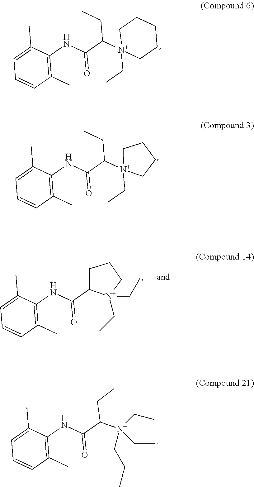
C1=CC(C)=C(NC(C([N+]2(CC)CCCCC2)CC)=O)C(C)=C1.C1=CC(C)=C(NC(C([N+]2(CC)CCCC2)CC)=O)C(C)=C1.C1=CC(C)=C(NC(C2[N+](CC)(CC)CCC2)=O)C(C)=C1.C1=CC(C)=C(NC(C([N+](CC)(CCC)CC)CC)=O)C(C)=C1
